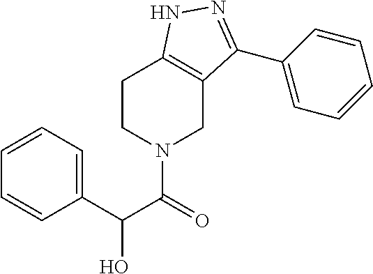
C1=C(C(C(=O)N2CC3=C(CC2)NN=C3C2=CC=CC=C2)O)C=CC=C1
